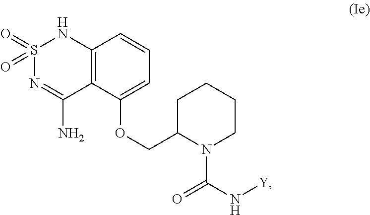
C12=C(C(OCC3N(C(N[Y])=O)CCCC3)=CC=C1)C(N)=NS(=O)(=O)N2
